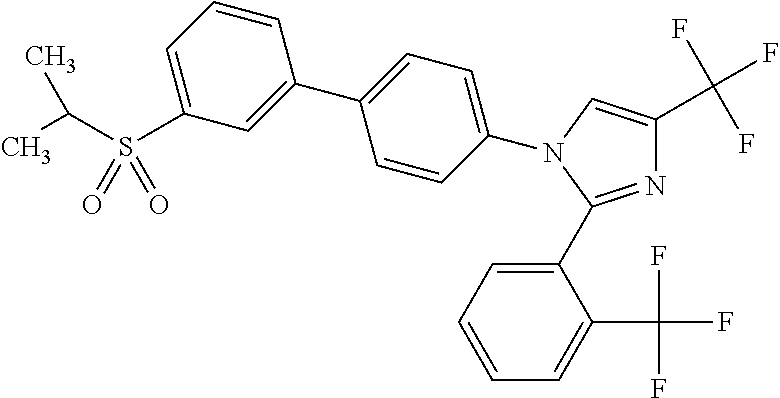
N1=C(C2=CC=CC=C2C(F)(F)F)N(C2=CC=C(C3=CC(S(C(C)C)(=O)=O)=CC=C3)C=C2)C=C1C(F)(F)F
